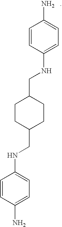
C1=CC(NCC2CCC(CNC3=CC=C(N)C=C3)CC2)=CC=C1N
